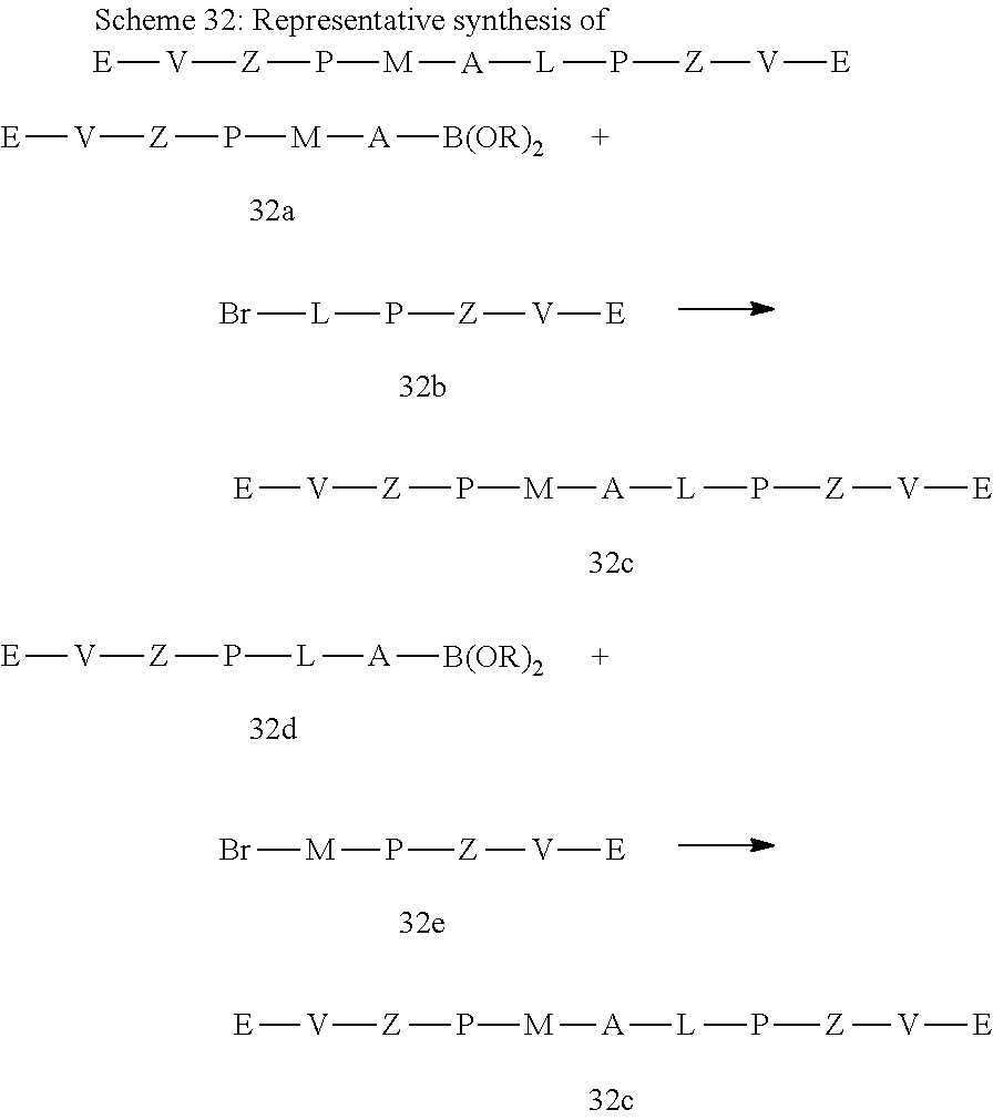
[E][V][Z]P[L]Br.[A]([L]P[Z][V][E])[M]P[Z][V][E].[E][V][Z]P[M]Br.[A]([L]P[Z][V][E])[M]P[Z][V][E].[A]([B(OR)2])[M]P[Z][V][E].[A]([L]P[Z][V][E])[M]P[Z][V][E].[A]([B(OR)2])[L]P[Z][V][E]
